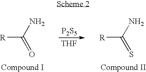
[R]C(N)=O.[P2S5].[THF].[R]C(N)=S
